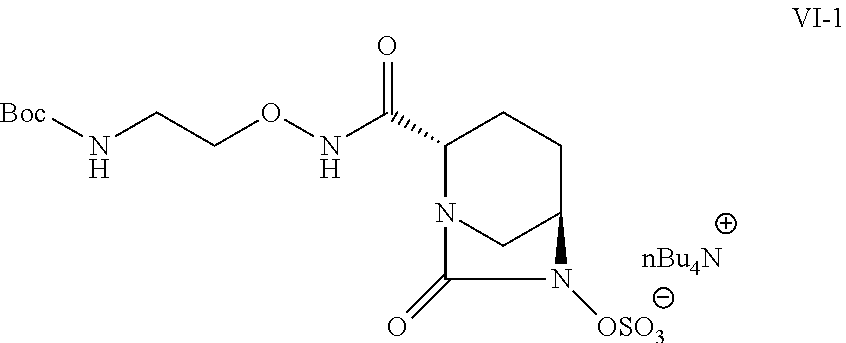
O(NC(C1N2CC(CC1)N([OSO3])C2=O)=O)CCN[Boc]
